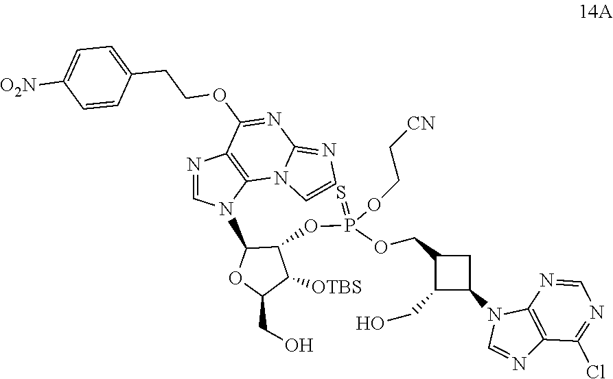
C1([OTBS])C(OP(OCC[CN])(OCC2C(CO)C(N3C=NC4=C3N=CN=C4Cl)C2)=S)C(N2C=NC3=C2N2C(=NC=C2)N=C3OCCC2=CC=C([O2N])C=C2)OC1CO
